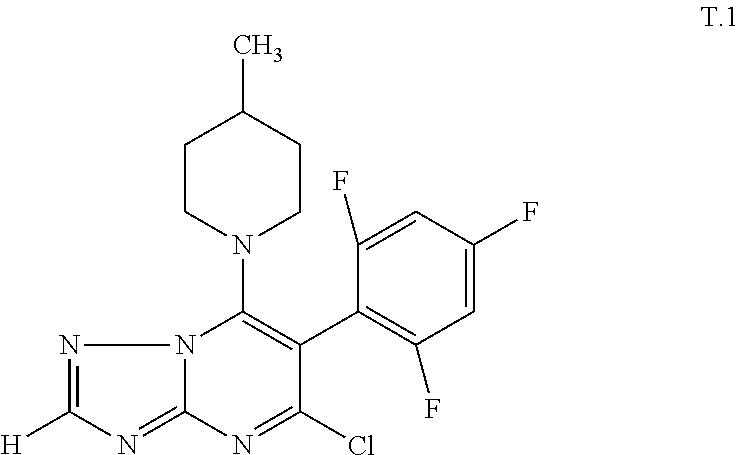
N1=C(Cl)C(C2=C(F)C=C(F)C=C2F)=C(N2CCC(C)CC2)N2N=C([H])N=C12
